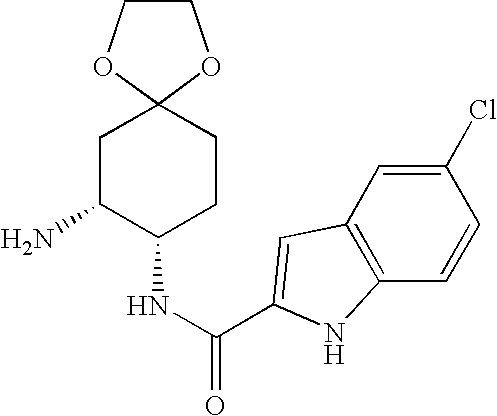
C1(Cl)=CC2=C(C=C1)NC(C(NC1CCC3(CC1N)OCCO3)=O)=C2
